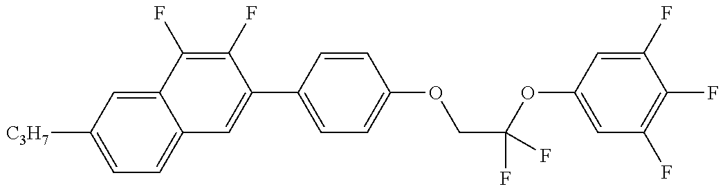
C1=C([C3H7])C=C2C(=C1)C=C(C1=CC=C(OCC(OC3=CC(F)=C(F)C(F)=C3)(F)F)C=C1)C(F)=C2F
